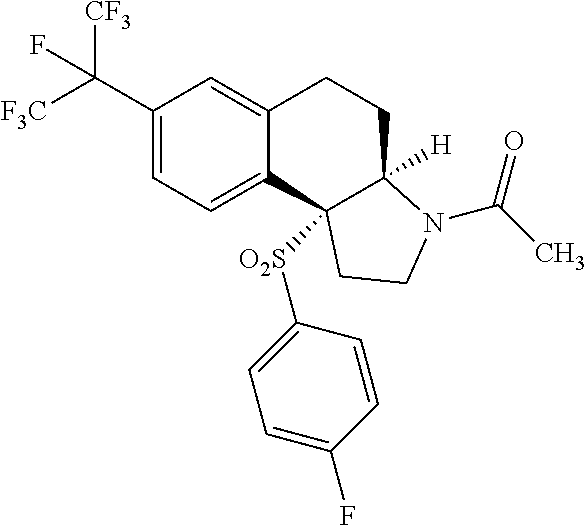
C(C1=CC=C2C(=C1)CCC1([H])C2([O2S]C2=CC=C(F)C=C2)CCN1C(=O)C)([F3C])([CF3])F
